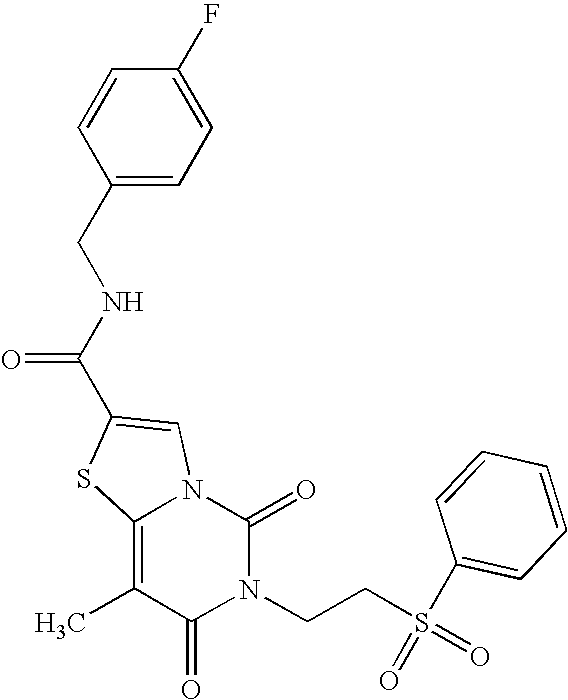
N1(CCS(C2=CC=CC=C2)(=O)=O)C(=O)N2C(=C(C)C1=O)SC(C(NCC1=CC=C(F)C=C1)=O)=C2
